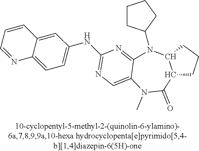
C1CC(N2C3=NC(NC4=CC=C5C(=C4)C=CC=N5)=NC=C3N(C)C(=O)C3C2CCC3)CC1
